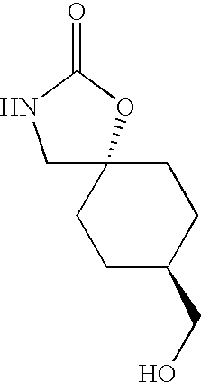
C1(CO)CCC2(CC1)CNC(=O)O2
